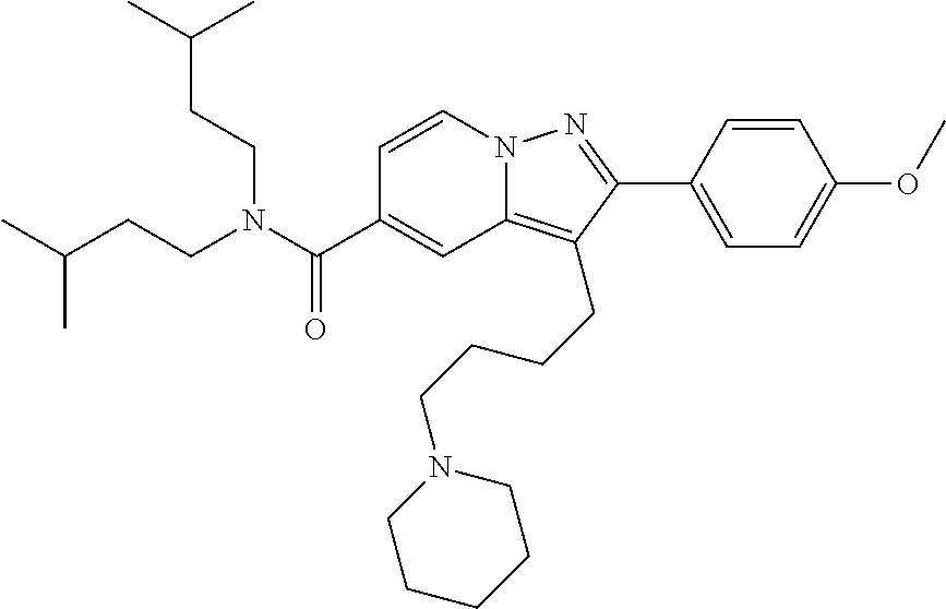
N12C(=C(CCCCN3CCCCC3)C(C3=CC=C(OC)C=C3)=N1)C=C(C(N(CCC(C)C)CCC(C)C)=O)C=C2
